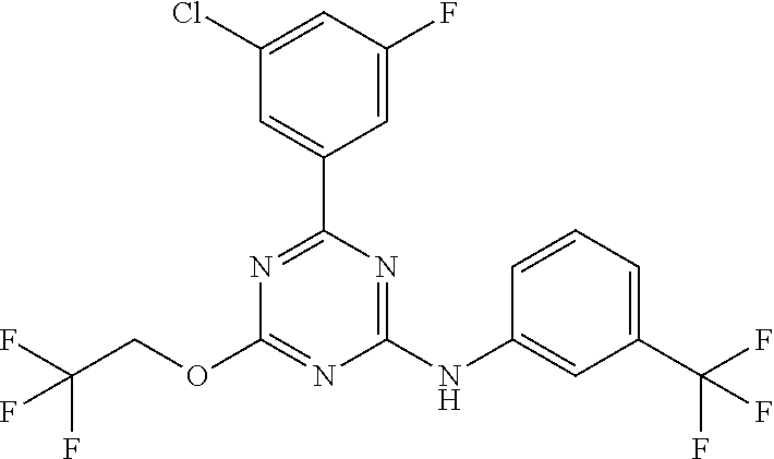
C1(C2=CC(Cl)=CC(F)=C2)=NC(OCC(F)(F)F)=NC(NC2=CC(C(F)(F)F)=CC=C2)=N1
